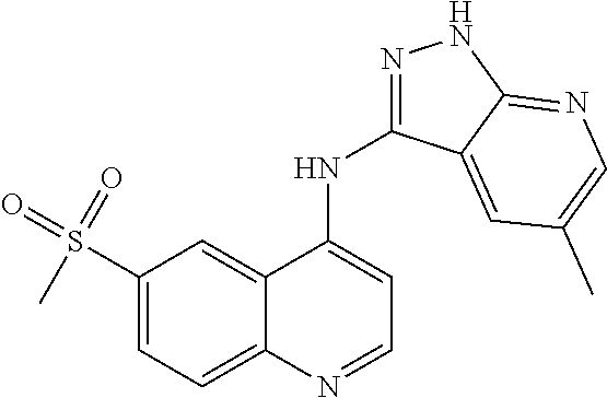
C1(S(=O)(=O)C)=CC=C2C(=C1)C(NC1=NNC3=NC=C(C)C=C13)=CC=N2
